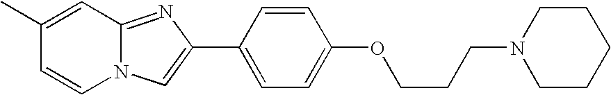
C1(C)=CC2=NC(C3=CC=C(OCCCN4CCCCC4)C=C3)=CN2C=C1
